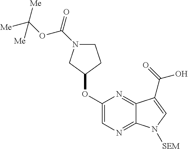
C1(OC2CCN(C(=O)OC([Me])([Me])[Me])C2)=CN=C2C(=N1)C(C(=O)O)=CN2[SEM]
